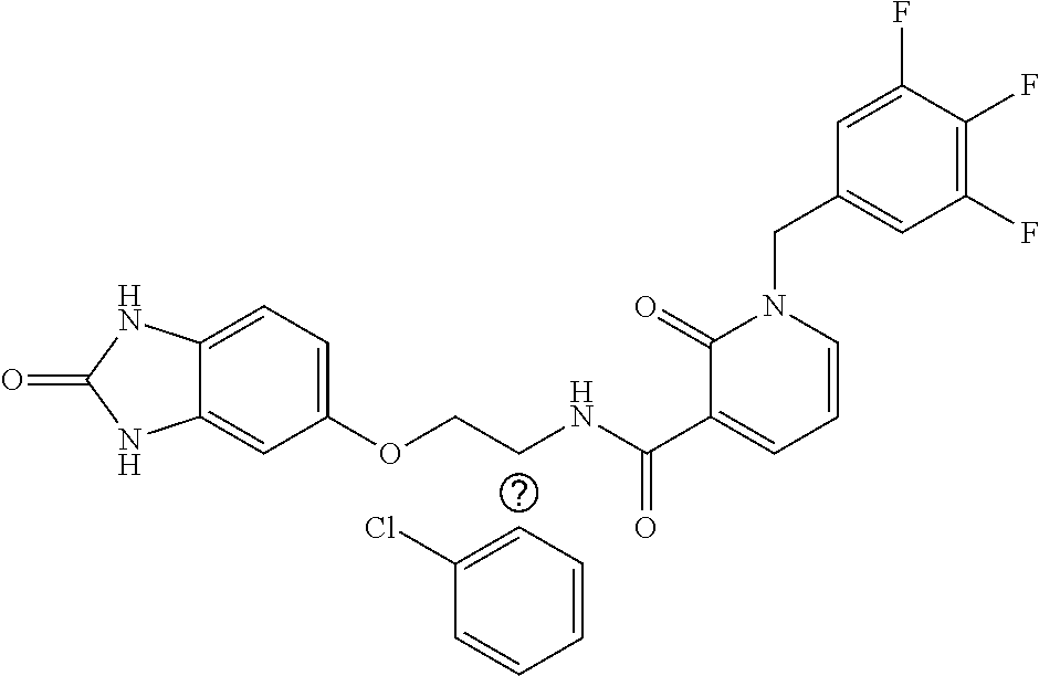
C12=CC=C(OCCNC(C3=CC=CN(CC4=CC(F)=C(F)C(F)=C4)C3=O)=O)C=C1NC(=O)N2.C1=C(Cl)C=CC=C1
